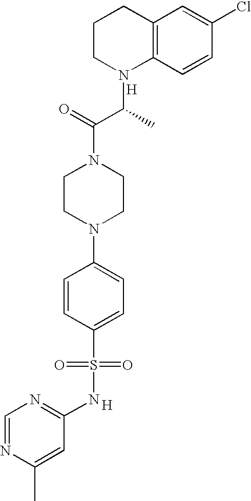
C12=C(C=CC(Cl)=C1)N(C(C)C(=O)N1CCN(C3=CC=C(S(=O)(=O)NC4=NC=NC(C)=C4)C=C3)CC1)CCC2.[H].[H]
